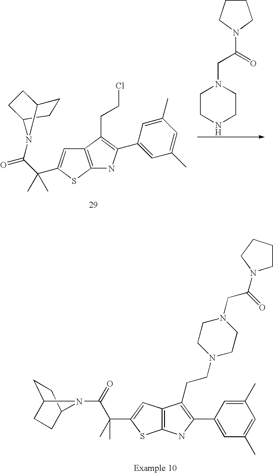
C12=C(SC(C(C(=O)N3C4CCC3CC4)(C)C)=C1)NC(C1=CC(C)=CC(C)=C1)=C2CCCl.C1CCN(C(=O)CN2CCNCC2)C1.C(C(=O)N1C2CCC1CC2)(C)(C)C1=CC2=C(NC(C3=CC(C)=CC(C)=C3)=C2CCN2CCN(CC(=O)N3CCCC3)CC2)S1
